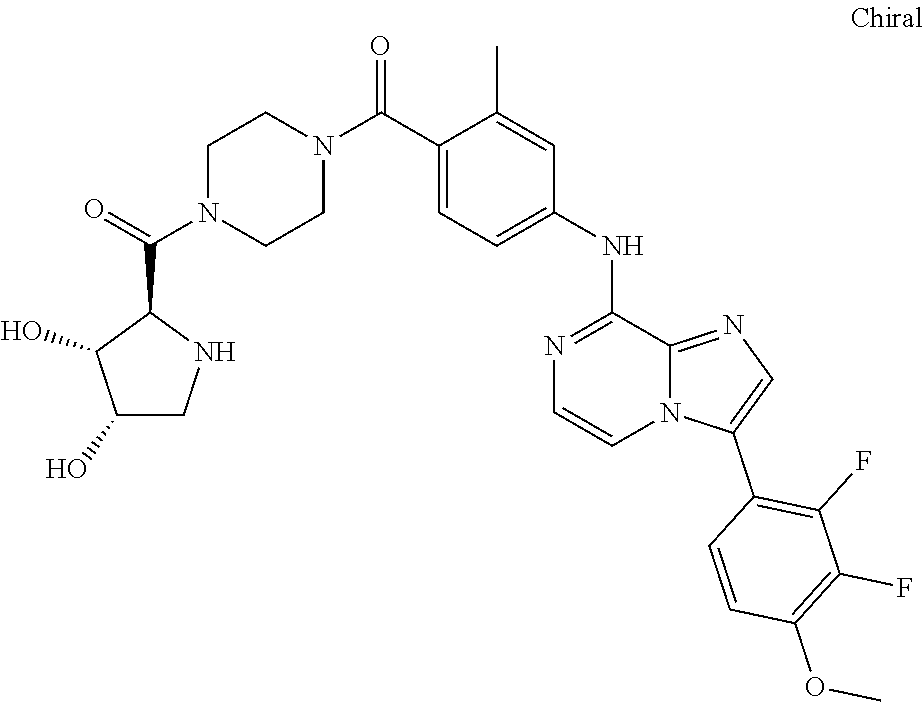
O=C(C1C(O)C(O)CN1)N1CCN(C(C2=CC=C(NC3=NC=CN4C3=NC=C4C3=C(F)C(F)=C(OC)C=C3)C=C2C)=O)CC1
